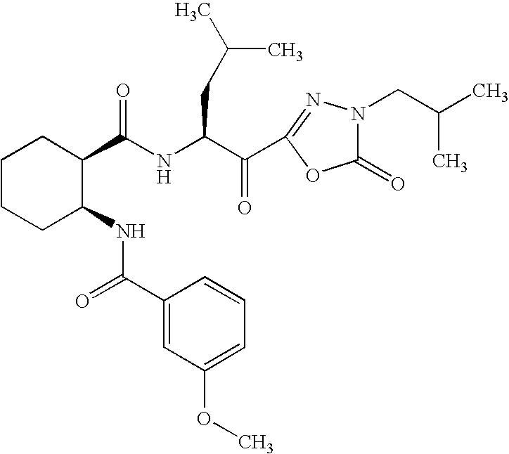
N(C(C(C1=NN(CC(C)C)C(=O)O1)=O)CC(C)C)C(=O)C1CCCCC1NC(=O)C1=CC(OC)=CC=C1
